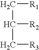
C([R1])C(C[R3])[R2]
